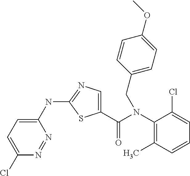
N(C1=NC=C(C(N(C2=C(C)C=CC=C2Cl)CC2=CC=C(OC)C=C2)=O)S1)C1=CC=C(Cl)N=N1
